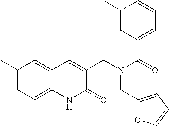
C1(C)=CC=C2C(=C1)C=C(CN(CC1=CC=CO1)C(C1=CC=CC(C)=C1)=O)C(=O)N2
